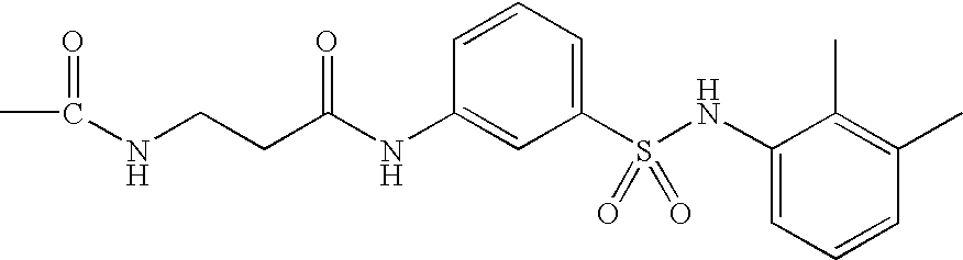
CC(NCCC(NC1=CC(S(NC2=CC=CC(C)=C2C)(=O)=O)=CC=C1)=O)=O
